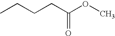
CCCCC(OC)=O
